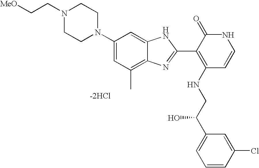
[MeO]CCN1CCN(C2=CC(C)=C3C(=C2)NC(C2=C(NCC(C4=CC=CC(Cl)=C4)O)C=CNC2=O)=N3)CC1.[-2HCl]
